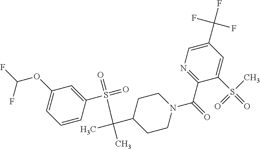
C1(OC(F)F)=CC=CC(S(=O)(=O)C(C)(C2CCN(C(C3=NC=C(C(F)(F)F)C=C3S(=O)(C)=O)=O)CC2)C)=C1
